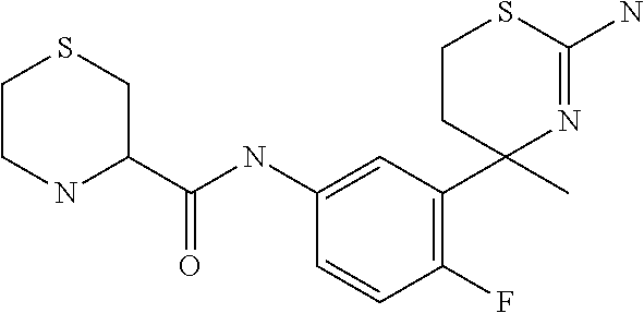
C1=C(NC(C2CSCCN2)=O)C=CC(F)=C1C1(C)N=C(N)SCC1
